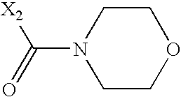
C1COCCN1C(=O)[X2]
